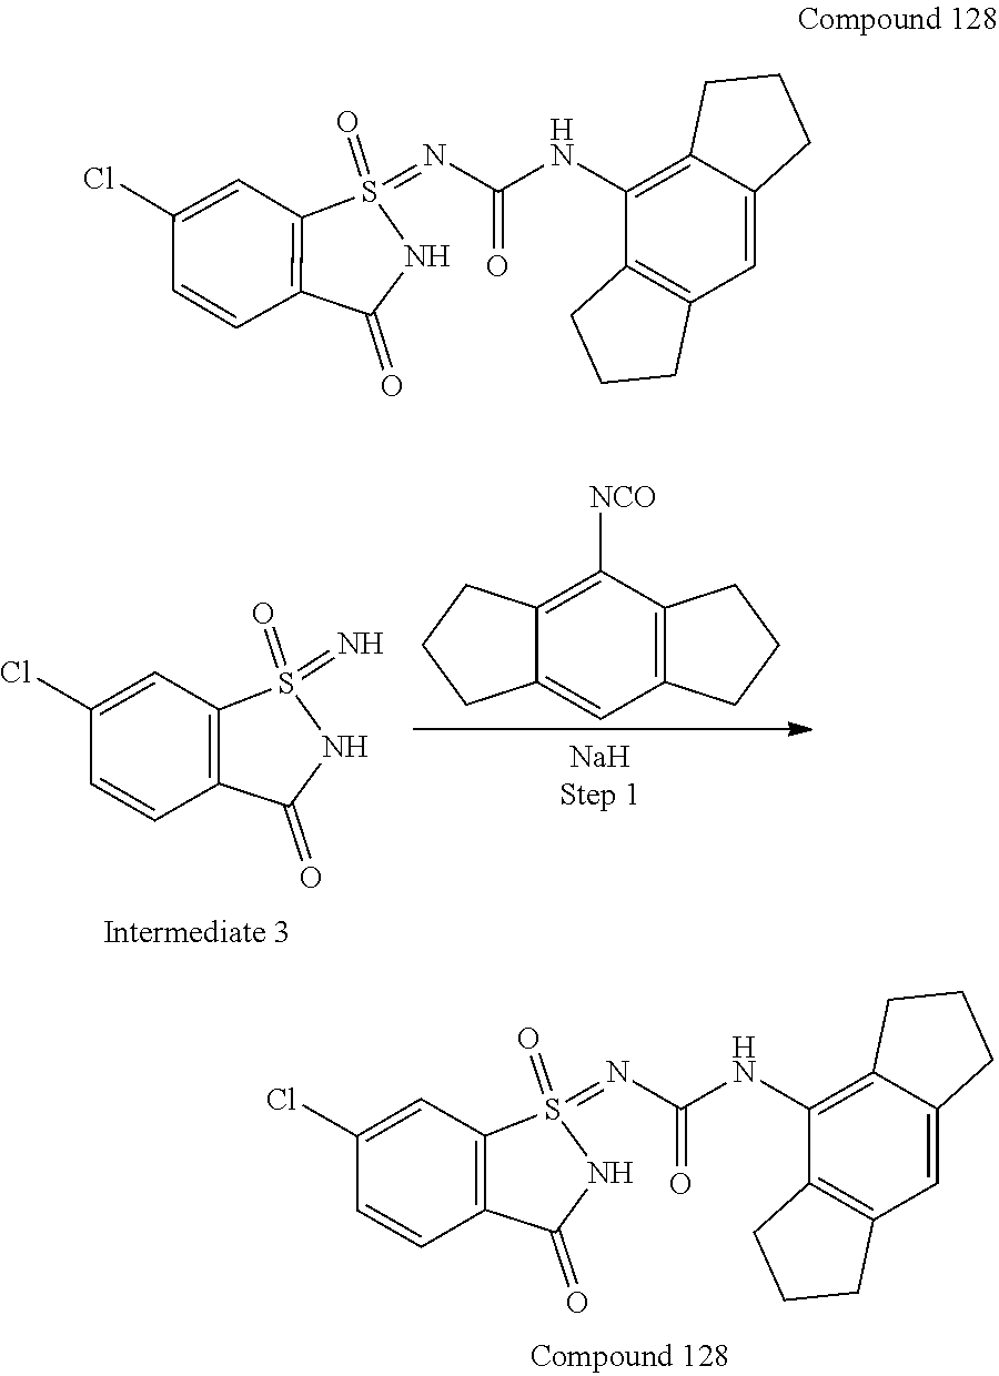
C12=C(C([NCO])=C3C(=C1)CCC3)CCC2.N=S1(=O)C2=C(C(=O)N1)C=CC(Cl)=C2.N(C(NC1=C2C(=CC3=C1CCC3)CCC2)=O)=S1(=O)C2=C(C(=O)N1)C=CC(Cl)=C2.N(C(NC1=C2C(=CC3=C1CCC3)CCC2)=O)=S1(=O)C2=C(C(=O)N1)C=CC(Cl)=C2
